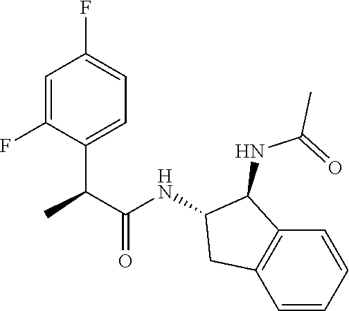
C1=C(F)C(C(C(NC2C(NC(=O)C)C3=C(C=CC=C3)C2)=O)C)=CC=C1F
